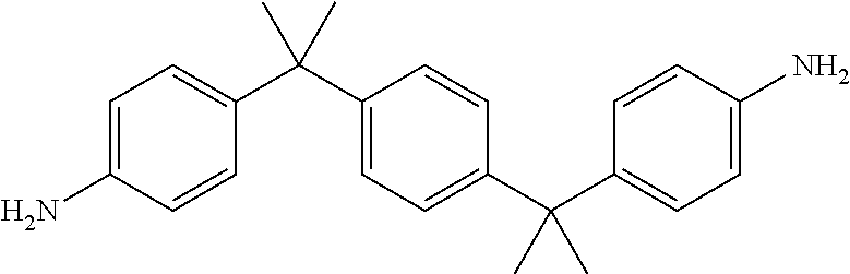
C1=C(N)C=CC(C(C2=CC=C(C(C3=CC=C(N)C=C3)(C)C)C=C2)(C)C)=C1
